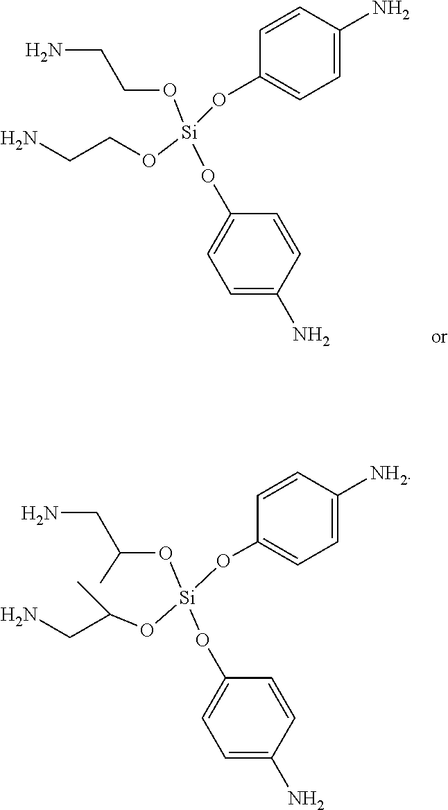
C1=C(N)C=CC(O[Si](OC2=CC=C(N)C=C2)(OCCN)OCCN)=C1.C1=C([NH2])C=CC(O[Si](OC2=CC=C(N)C=C2)(OC(CN)C)OC(CN)C)=C1
